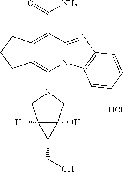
Cl.C12=C(C(=O)N)C3=NC4=C(N3C(N3CC5([H])C([H])(C3)C5CO)=C1CCC2)C=CC=C4
